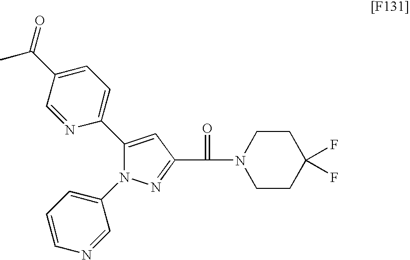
C1=C(C(=O)C)C=NC(C2=CC(C(=O)N3CCC(F)(F)CC3)=NN2C2=CC=CN=C2)=C1
